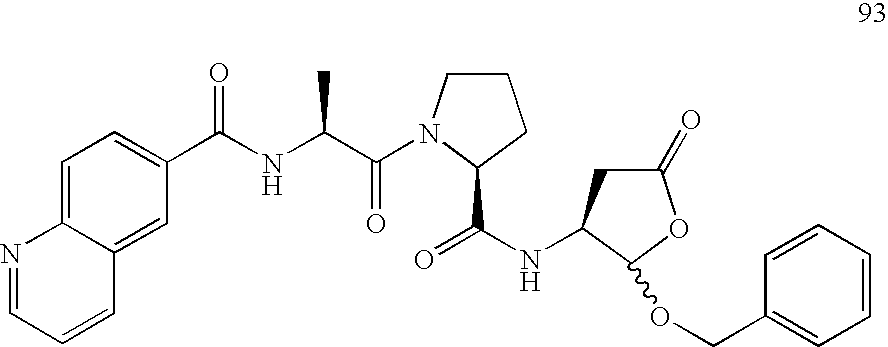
C1=C2C(=CC(C(NC(C(=O)N3CCCC3C(NC3CC(=O)OC3OCC3=CC=CC=C3)=O)C)=O)=C1)C=CC=N2
